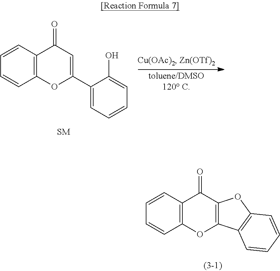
C12=C(C=CC=C1)C(=O)C=C(C1=CC=CC=C1O)O2.C12=C(C=CC=C1)C(=O)C1=C(O2)C2=C(O1)C=CC=C2
